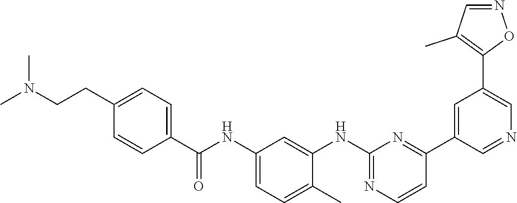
N(CCC1=CC=C(C(NC2=CC=C(C)C(NC3=NC=CC(C4=CC(C5=C(C)C=NO5)=CN=C4)=N3)=C2)=O)C=C1)(C)C
